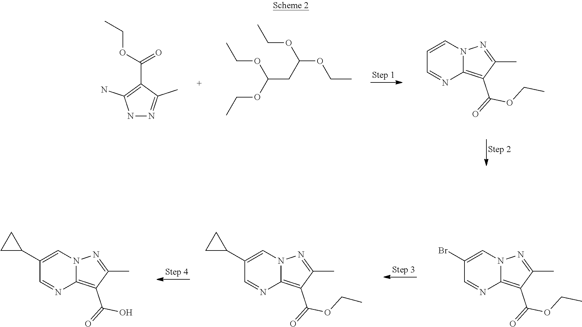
N1N=C(C)C(C(OCC)=O)=C1N.C1=CN2C(=C(C(OCC)=O)C(C)=N2)N=C1.C(OCC)(CC(OCC)OCC)OCC.C1(C2CC2)=CN2C(=C(C(OCC)=O)C(C)=N2)N=C1.C1(Br)=CN2C(=C(C(OCC)=O)C(C)=N2)N=C1.C1(C2CC2)=CN2C(=C(C(O)=O)C(C)=N2)N=C1
